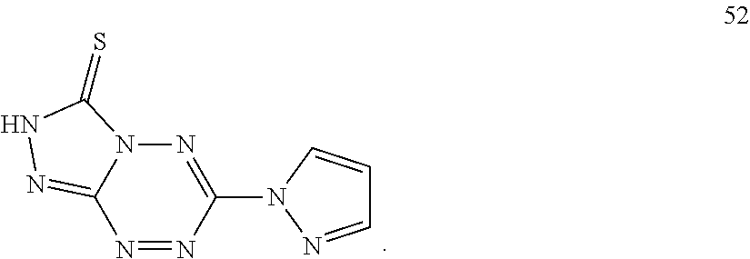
N1=NC(N2C=CC=N2)=NN2C1=NNC2=S
